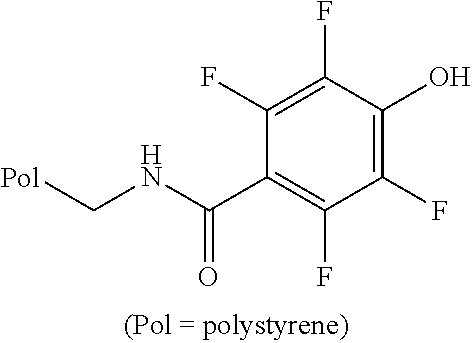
[Pol]CNC(C1=C(F)C(F)=C(O)C(F)=C1F)=O
